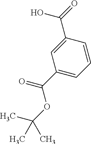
C1=C(C(=O)O)C=CC=C1C(=O)OC(C)(C)C
